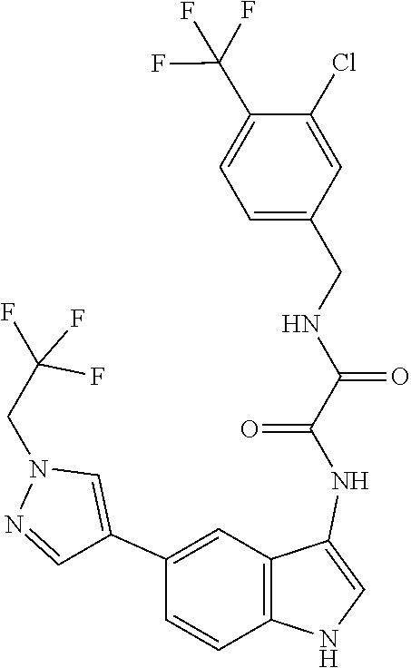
FC(CN1N=CC(C2=CC3=C(C=C2)NC=C3NC(=O)C(NCC2=CC=C(C(F)(F)F)C(Cl)=C2)=O)=C1)(F)F
